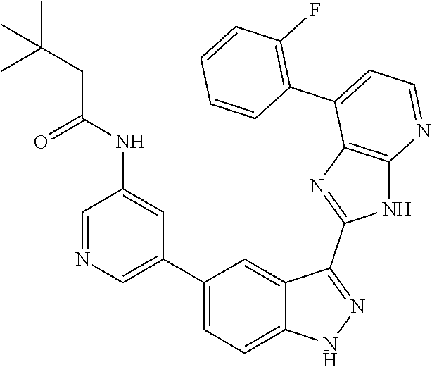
C1=NC=C(C2=CC=C3C(=C2)C(C2=NC4=C(N2)N=CC=C4C2=C(F)C=CC=C2)=NN3)C=C1NC(CC(C)(C)C)=O
